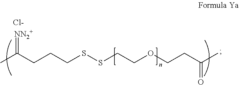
CC(CCCSSCCOCCC(C)=O)=[NN2+].[Cl-]
